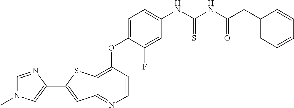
C1=NC(C2=CC3=NC=CC(OC4=CC=C(NC(NC(CC5=CC=CC=C5)=O)=S)C=C4F)=C3S2)=CN1C
